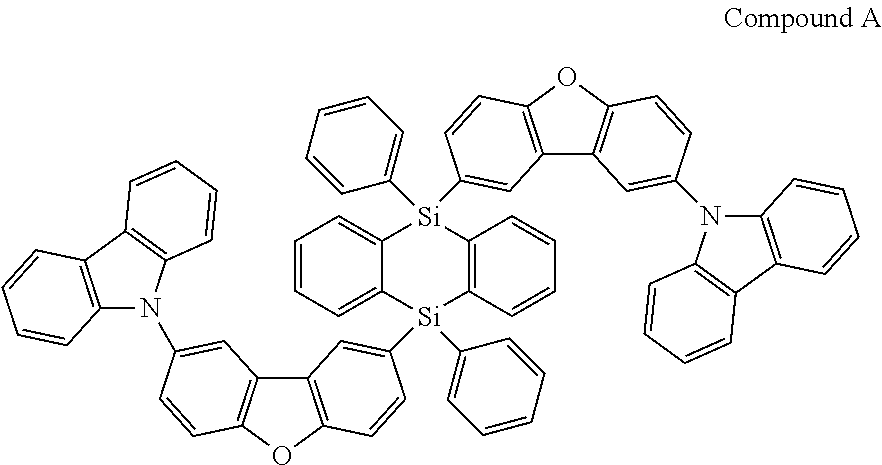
C12=CC=CC=C1[Si](C1=CC3=C(OC4=C3C=C(N3C5=C(C6=C3C=CC=C6)C=CC=C5)C=C4)C=C1)(C1=CC=CC=C1)C1=C(C=CC=C1)[Si]2(C1=CC=CC=C1)C1=CC2=C(OC3=C2C=C(N2C4=C(C5=C2C=CC=C5)C=CC=C4)C=C3)C=C1
